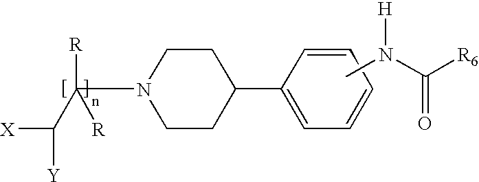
CN(C([R6])=O)[H].[X]C([Y])C(N1CCC(C2=CC=CC=C2)CC1)([R])[R]
